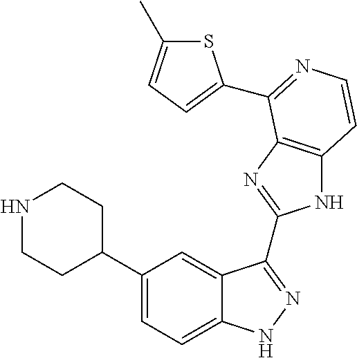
C1(C2CCNCC2)=CC=C2C(=C1)C(C1=NC3=C(N1)C=CN=C3C1=CC=C(C)S1)=NN2
